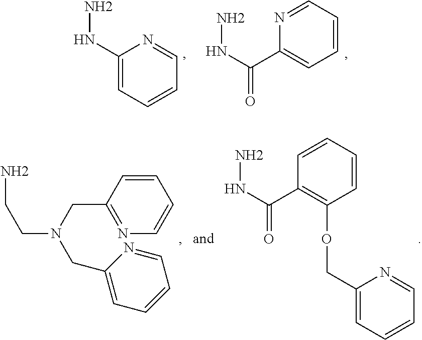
C1(NN)=CC=CC=N1.C1=CC=NC(C(NN)=O)=C1.C1=CC(CN(CC2=CC=CC=N2)CCN)=NC=C1.C1=CC=CC(C(NN)=O)=C1OCC1=CC=CC=N1
